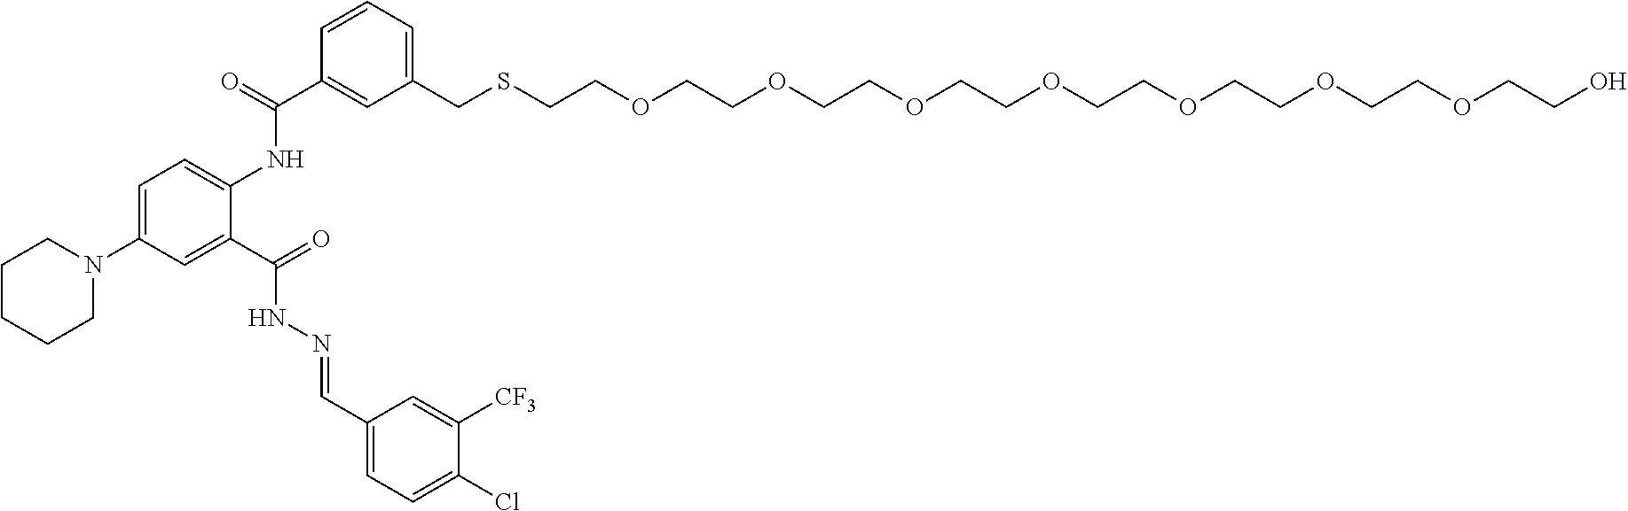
C1=C(N2CCCCC2)C=C(C(=O)NN=CC2=CC=C(Cl)C([CF3])=C2)C(NC(C2=CC(CSCCOCCOCCOCCOCCOCCOCCOCCO)=CC=C2)=O)=C1
